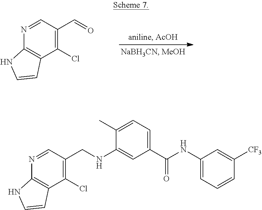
N1=CC(C=O)=C(Cl)C2=C1NC=C2.N1=CC(CNC2=CC(C(NC3=CC=CC([CF3])=C3)=O)=CC=C2C)=C(Cl)C2=C1NC=C2
